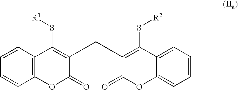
C12=C(C=CC=C1)C(S[R1])=C(CC1=C(S[R2])C3=CC=CC=C3OC1=O)C(=O)O2
